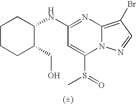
C1(NC2CCCCC2CO)=NC2=C(Br)C=NN2C(S(C)=O)=C1
